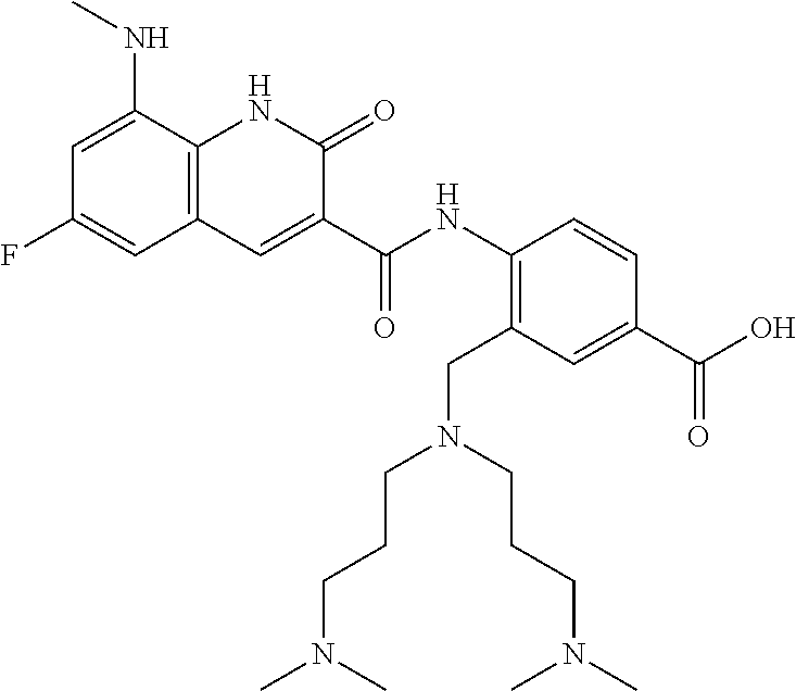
C(=O)(C1=CC2=C(NC1=O)C(NC)=CC(F)=C2)NC1=C(CN(CCCN(C)C)CCCN(C)C)C=C(C(O)=O)C=C1
